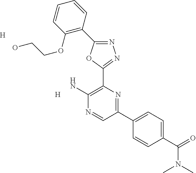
[H].N1=C(C2=C(OCCO)C=CC=C2)OC(C2=C(N)N=CC(C3=CC=C(C(N(C)C)=O)C=C3)=N2)=N1.[H]
